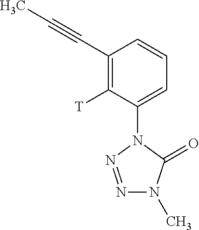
N1=NN(C2=CC=CC(C#CC)=C2[T])C(=O)N1C
